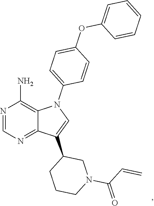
C1=NC(N)=C2C(=N1)C(C1CN(C(C=C)=O)CCC1)=CN2C1=CC=C(OC2=CC=CC=C2)C=C1
